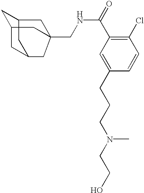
C1=C(CCCN(CCO)C)C=CC(Cl)=C1C(NCC12CC3CC4CC(CC34C1)C2)=O
